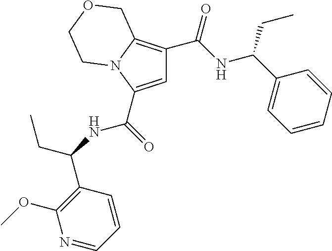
C1=C(C(=O)NC(CC)C2=C(OC)N=CC=C2)N2C(=C1C(NC(C1=CC=CC=C1)CC)=O)COCC2
